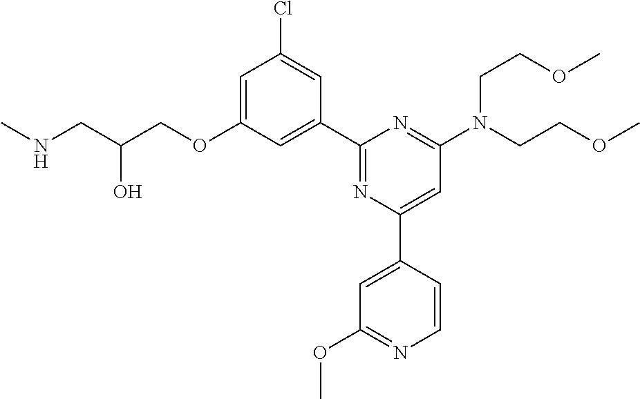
N(CC(COC1=CC(Cl)=CC(C2=NC(C3=CC(OC)=NC=C3)=CC(N(CCOC)CCOC)=N2)=C1)O)C
